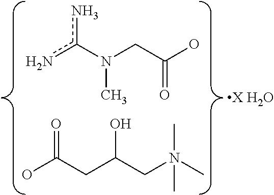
nc(N(CC(O)=O)C)n.OC(CC(CN(C)(C)C)O)=O
